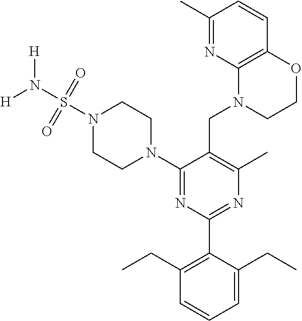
C1(N2CCN(S(N([H])[H])(=O)=O)CC2)=NC(C2=C(CC)C=CC=C2CC)=NC(C)=C1CN1CCOC2=C1N=C(C)C=C2
